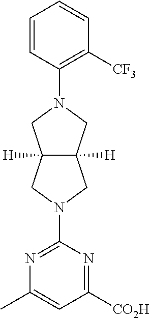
C1(C)=CC([CO2H])=NC(N2CC3([H])C([H])(C2)CN(C2=C([CF3])C=CC=C2)C3)=N1
